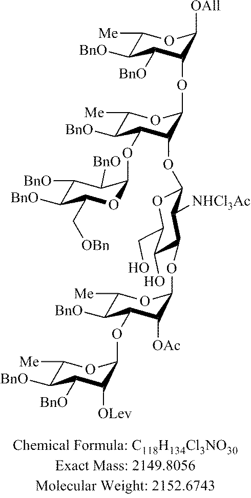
C1([Me])C([BnO])C(OC2OC(C[OBn])C([BnO])C([BnO])C2[BnO])C(OC2OC(CO)C(O)C(OC3C([OAc])C(OC4C([OLev])C([BnO])C([BnO])C([Me])O4)C([BnO])C([Me])O3)C2[NHCl3Ac])C(OC2C([OAll])OC([Me])C([BnO])C2[BnO])O1
